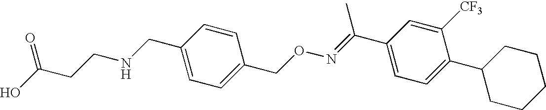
C1(CNCCC(O)=O)=CC=C(CON=C(C2=CC=C(C3CCCCC3)C([CF3])=C2)C)C=C1
